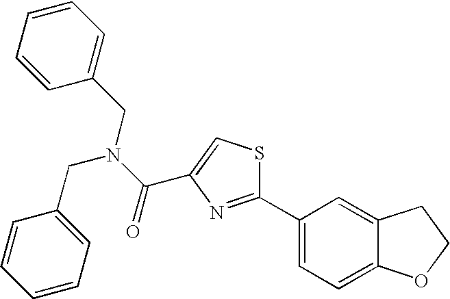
C1(C2=CC=C3C(=C2)CCO3)=NC(C(N(CC2=CC=CC=C2)CC2=CC=CC=C2)=O)=CS1
